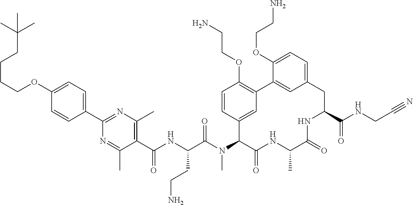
C(OC1=CC=C(C2=NC(C)=C(C(NC(C(N(C3C4=CC(=C(OCCN)C=C4)C4=CC(=CC=C4OCCN)CC(C(NCC#N)=O)NC(=O)C(C)NC3=O)C)=O)CCN)=O)C(C)=N2)C=C1)CCCC(C)(C)C
